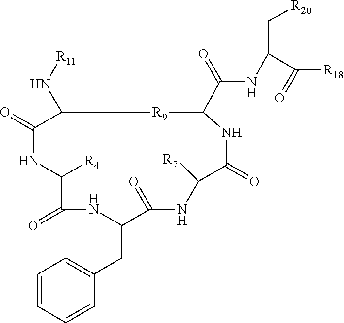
C1=CC=CC(CC2NC(=O)C([R4])NC(=O)C(N[R11])[R9]C(C(NC(C[R20])C([R18])=O)=O)NC(=O)C([R7])NC2=O)=C1
